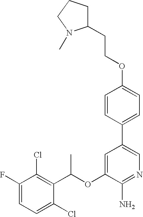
C1=C(F)C(Cl)=C(C(OC2=CC(C3=CC=C(OCCC4CCCN4C)C=C3)=CN=C2N)C)C(Cl)=C1
